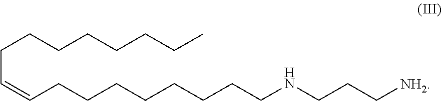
C(C=CCCCCCCCCNCCC[NH2])CCCCCCC
